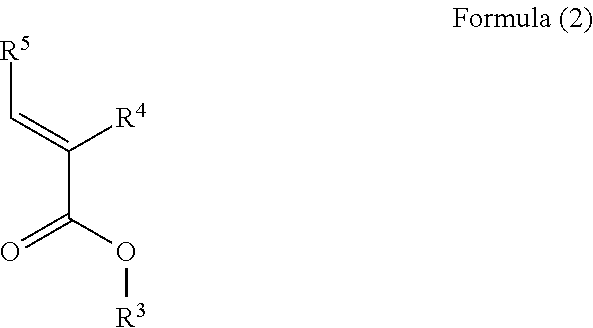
C(=C[R5])(C(=O)O[R3])[R4]
